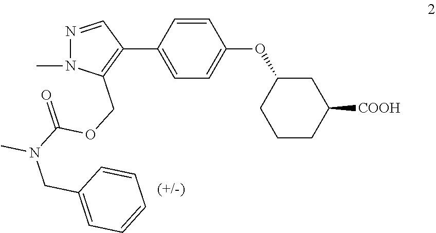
C1(C2=CC=C(OC3CCCC([COOH])C3)C=C2)=C(COC(N(CC2=CC=CC=C2)C)=O)N(C)N=C1
